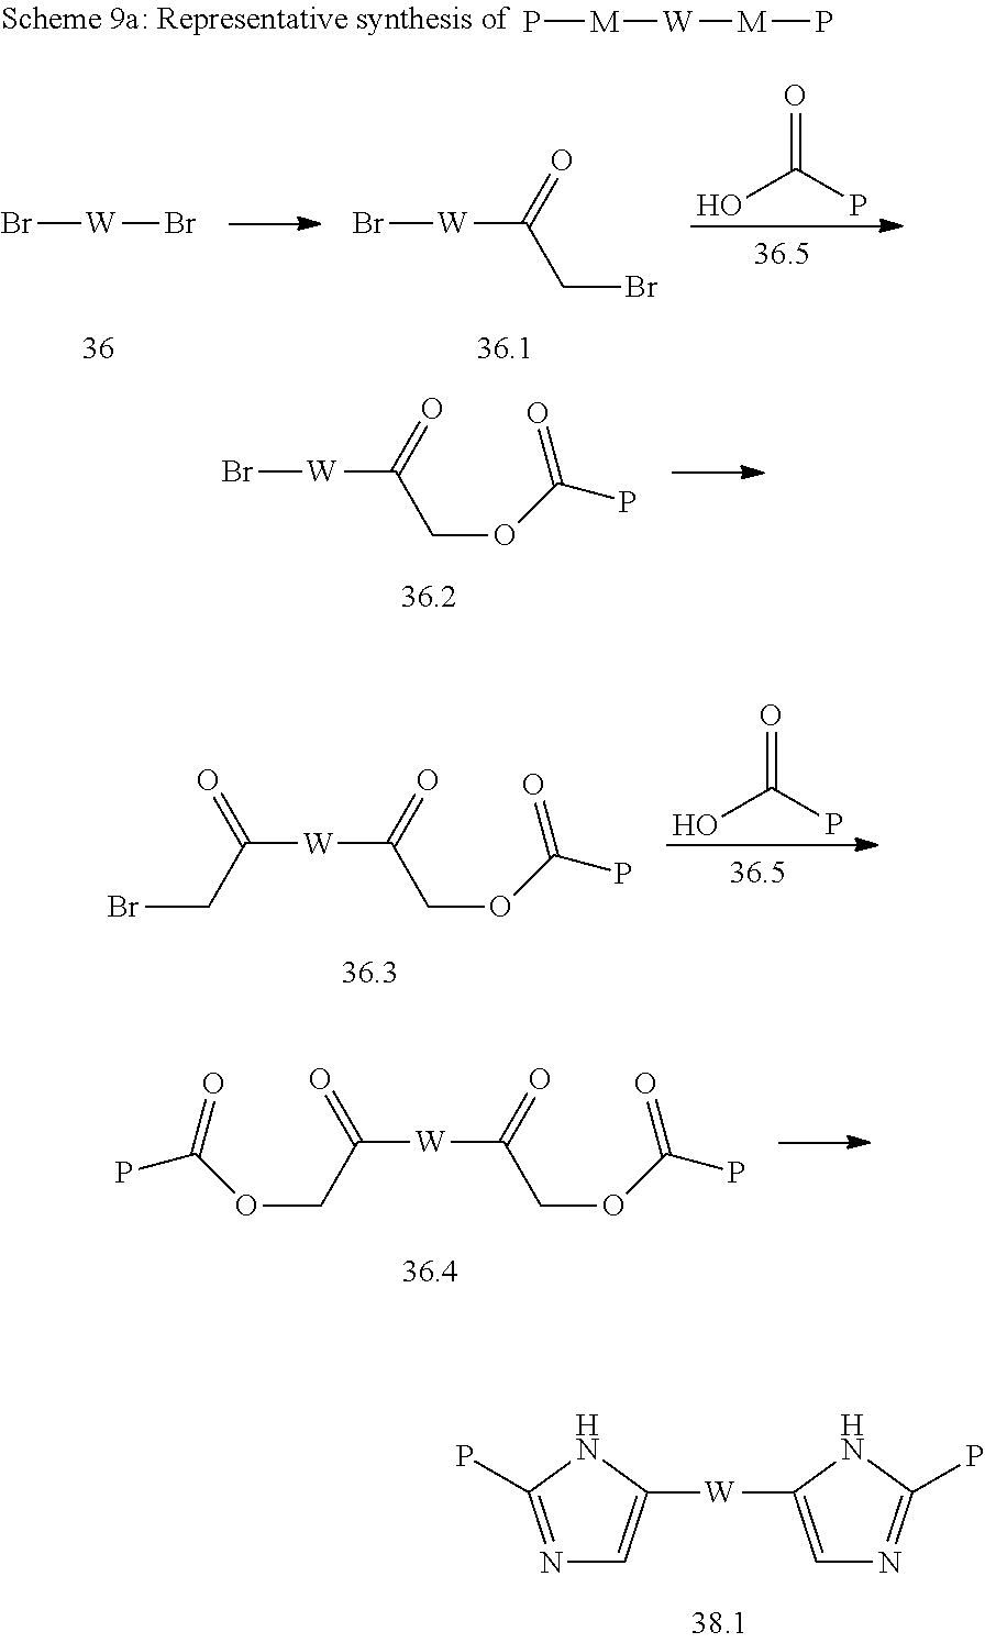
Br[W]C(COC(=O)P)=O.OC(=O)P.C([W]C(COC(=O)P)=O)(CBr)=O.C([W]C(COC(=O)P)=O)(COC(=O)P)=O.Br[W]C(CBr)=O.Br[W]Br.OC(=O)P.P[M][W][M]P.[W](C1=CN=C(P)N1)C1=CN=C(P)N1
